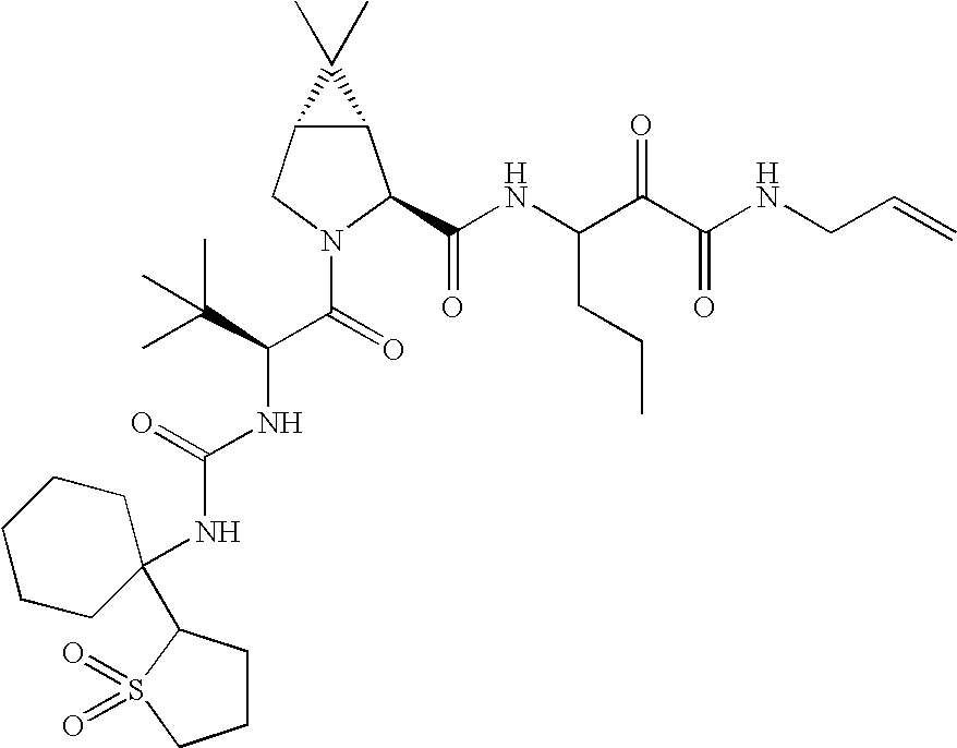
C12C(CN(C(C(NC(=O)NC3(C4CCCS4(=O)=O)CCCCC3)C(C)(C)C)=O)C1C(NC(C(C(NCC=C)=O)=O)CCC)=O)C2(C)C
